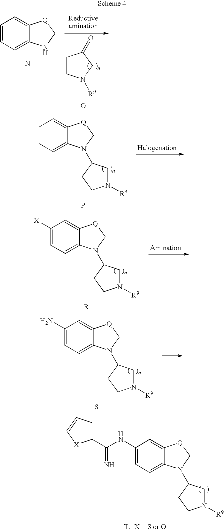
[T:  X = S or O].C1(NC(=N)C2=CC=C[X]2)=CC=C2C(=C1)[Q]CN2C1CN([R9])CC1.C1=CC=C2C(=C1)[Q]CN2.N.C1CN([R9])CC1=O.O.P.C1=CC=C2C(=C1)[Q]CN2C1CN([R9])CC1.[R].C1([X])=CC=C2C(=C1)[Q]CN2C1CN([R9])CC1.S.C1(N)=CC=C2C(=C1)[Q]CN2C1CN([R9])CC1
